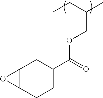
C12C(CCC(C(=O)OCC(C)CC)C1)O2
